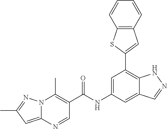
C1=C(NC(=O)C2=C(C)N3C(=CC(C)=N3)N=C2)C=C2C(=C1C1=CC3=C(S1)C=CC=C3)NN=C2
